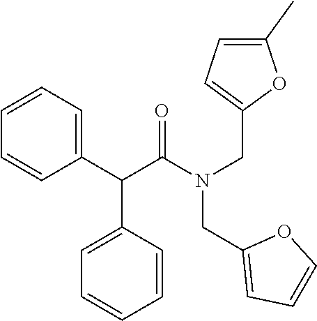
C1(C(C(N(CC2=CC=C(C)O2)CC2=CC=CO2)=O)C2=CC=CC=C2)=CC=CC=C1
